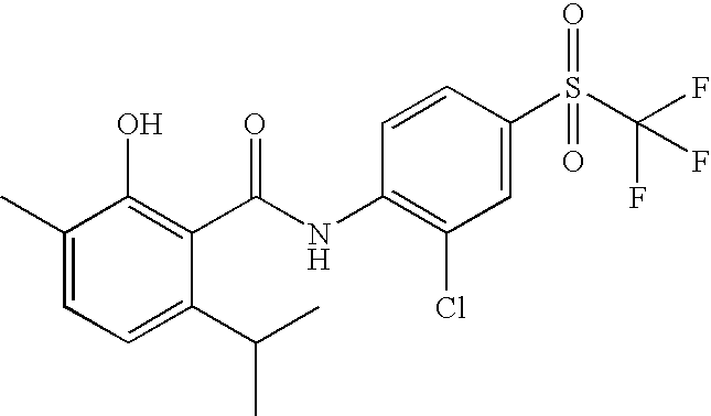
C1(C(C)C)=CC=C(C)C(O)=C1C(NC1=C(Cl)C=C(S(=O)(=O)C(F)(F)F)C=C1)=O
